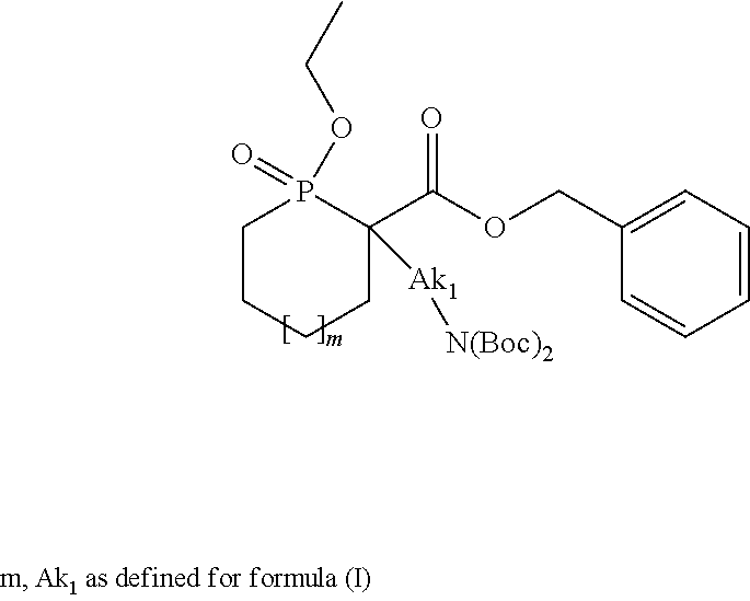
P1(OCC)(=O)CCCCC1(C(OCC1=CC=CC=C1)=O)[Ak1][N(Boc)2]
